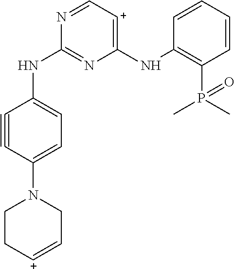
C1#CC(N2CC=[C+]CC2)=CC=C1NC1=NC(NC2=C(P(=O)(C)C)C=CC=C2)=[C+]C=N1
